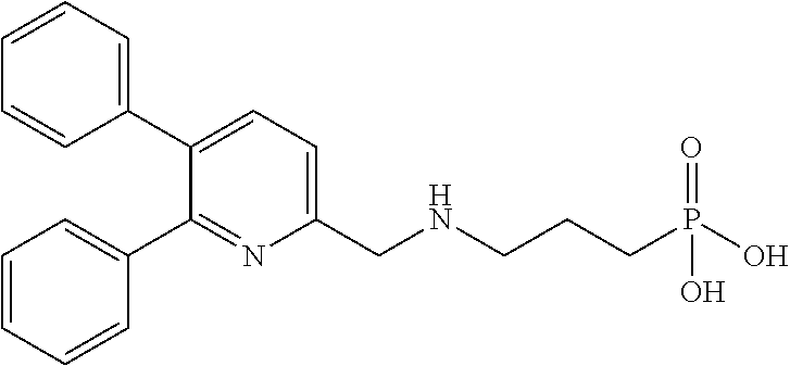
C1=CC=C(C2=CC=C(CNCCCP(O)(=O)O)N=C2C2=CC=CC=C2)C=C1
